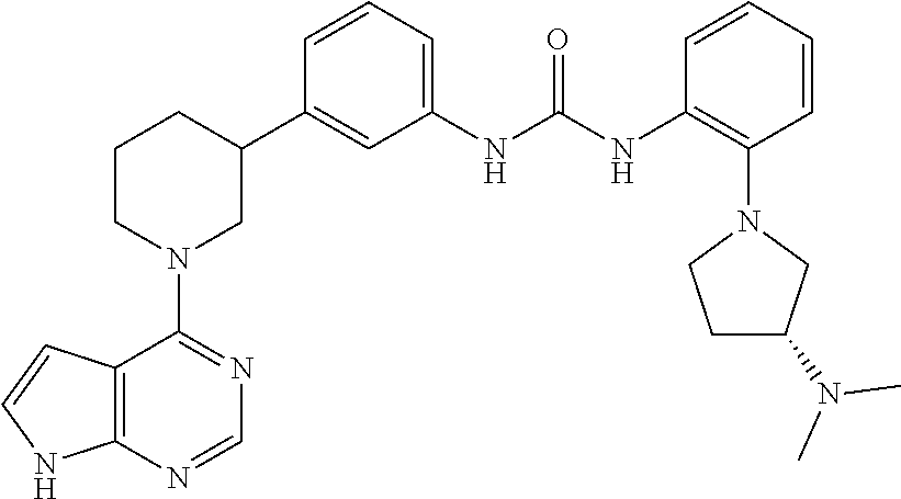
C12=C(N=CN=C1N1CC(C3=CC(NC(NC4=C(N5CCC(N(C)C)C5)C=CC=C4)=O)=CC=C3)CCC1)NC=C2
